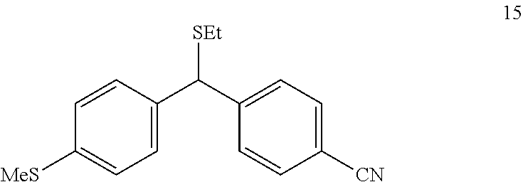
C1=C(C(C2=CC=C([CN])C=C2)[SEt])C=CC([MeS])=C1
